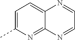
C1=C(C)N=C2C(=C1)N=CC=N2
